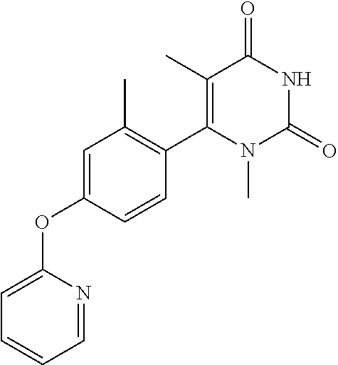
C1(C)=C(C2=C(C)C=C(OC3=CC=CC=N3)C=C2)N(C)C(=O)NC1=O
